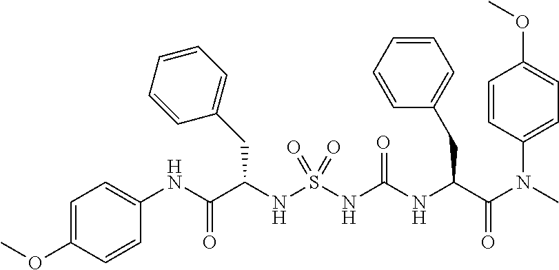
C(C(NS(NC(NC(C(N(C)C1=CC=C(OC)C=C1)=O)CC1=CC=CC=C1)=O)(=O)=O)CC1=CC=CC=C1)(NC1=CC=C(OC)C=C1)=O
